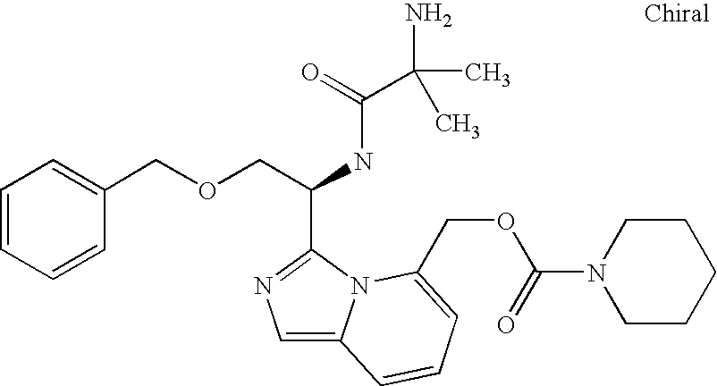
C1=CC=CC(COCC(NC(C(C)(C)N)=O)C2=NC=C3N2C(COC(=O)N2CCCCC2)=CC=C3)=C1
